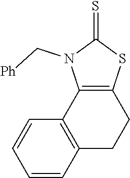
C12=C(SC(=S)N1C[Ph])CCC1=C2C=CC=C1
